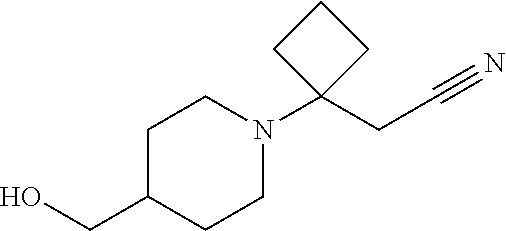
OCC1CCN(C2(CC#N)CCC2)CC1
